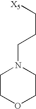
C1COCCN1CCC[X5]
